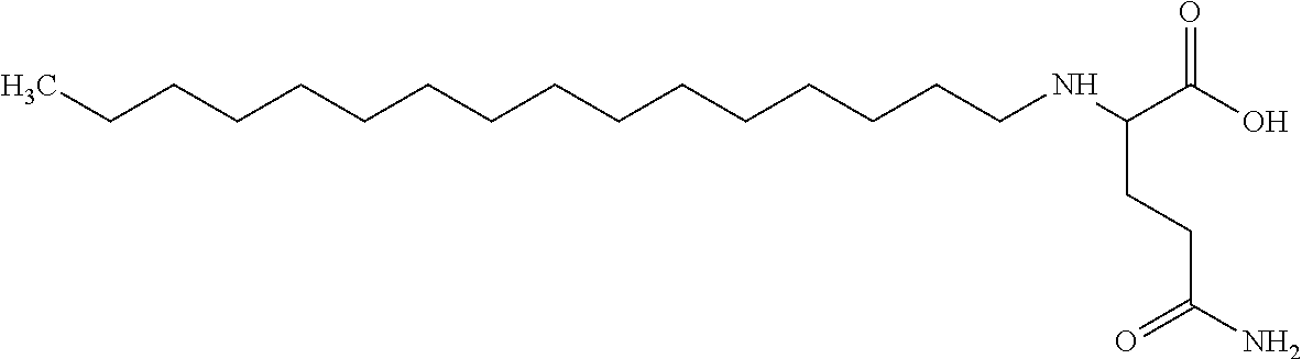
C(CCCCCCCNC(C(=O)O)CCC(=O)N)CCCCCCCC
